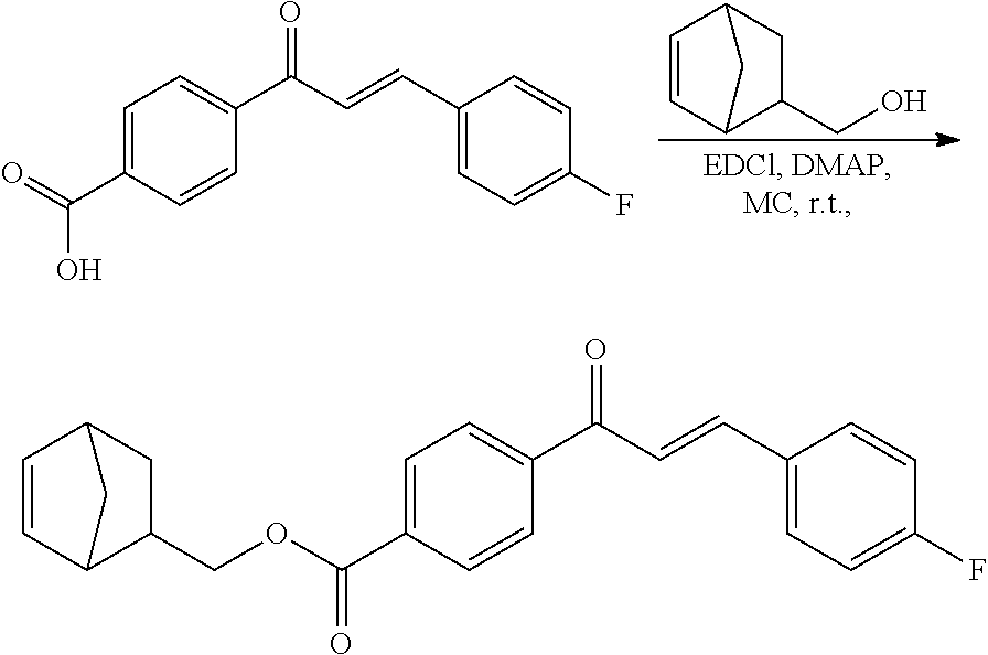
C1=CC2C(CO)CC1C2.C(O)(=O)C1=CC=C(C(C=CC2=CC=C(F)C=C2)=O)C=C1.C(=O)(OCC1CC2C=CC1C2)C1=CC=C(C(C=CC2=CC=C(F)C=C2)=O)C=C1
